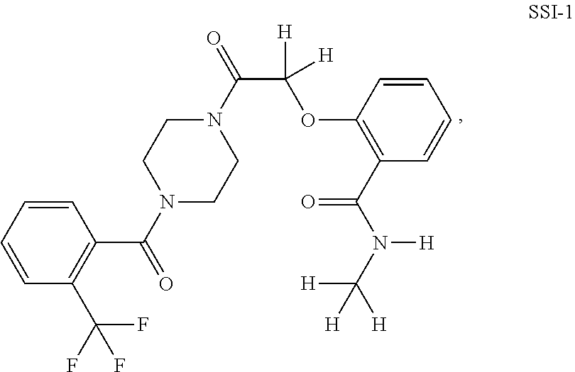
C1=CC=CC(C(F)(F)F)=C1C(N1CCN(C(=O)C([H])(OC2=C(C(N(C([H])([H])[H])[H])=O)C=CC=C2)[H])CC1)=O
